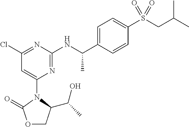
C1=C(S(CC(C)C)(=O)=O)C=CC(C(NC2=NC(N3C(C(C)O)COC3=O)=CC(Cl)=N2)C)=C1
